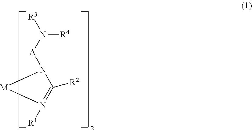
N1([A]N([R3])[R4])C([R2])=N([R1])[M]1
